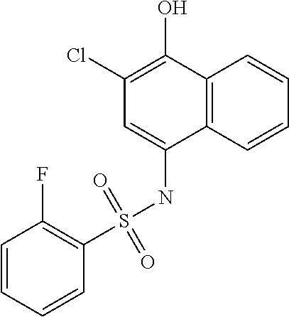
C1(F)=C(S(NC2=CC(Cl)=C(O)C3=C2C=CC=C3)(=O)=O)C=CC=C1
